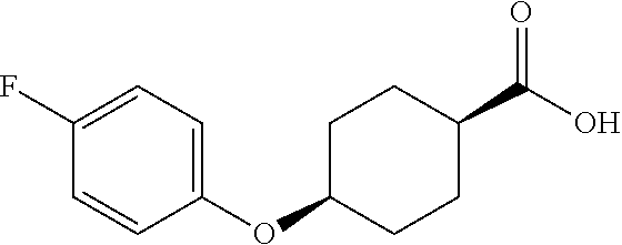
C1(OC2CCC(C(O)=O)CC2)=CC=C(F)C=C1
